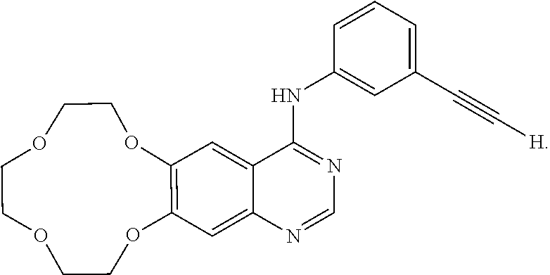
C1=C2C(=CC3=C1OCCOCCOCCO3)C(NC1=CC(C#C[H])=CC=C1)=NC=N2
